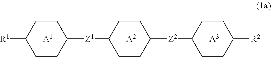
C1CC([R1])CCC1[Z1]C1CCC([Z2]C2CCC([R2])CC2)CC1.[A1].[A2].[A3]
